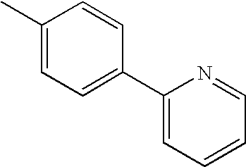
CC1=CC=C(C2=CC=CC=N2)C=C1
